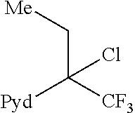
[Me]CC([CF3])([Pyd])Cl
